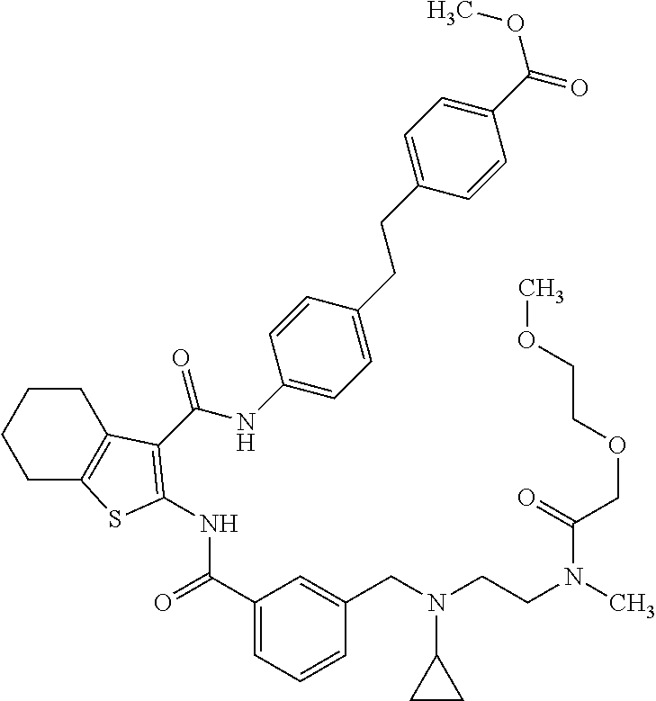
C(NC1=CC=C(CCC2=CC=C(C(OC)=O)C=C2)C=C1)(=O)C1=C(NC(=O)C2=CC=CC(CN(CCN(C)C(=O)COCCOC)C3CC3)=C2)SC2=C1CCCC2
